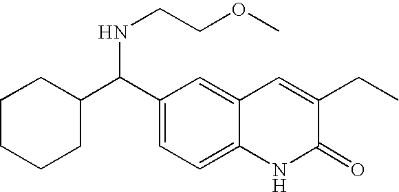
C1(C(C2=CC=C3C(=C2)C=C(CC)C(=O)N3)NCCOC)CCCCC1
